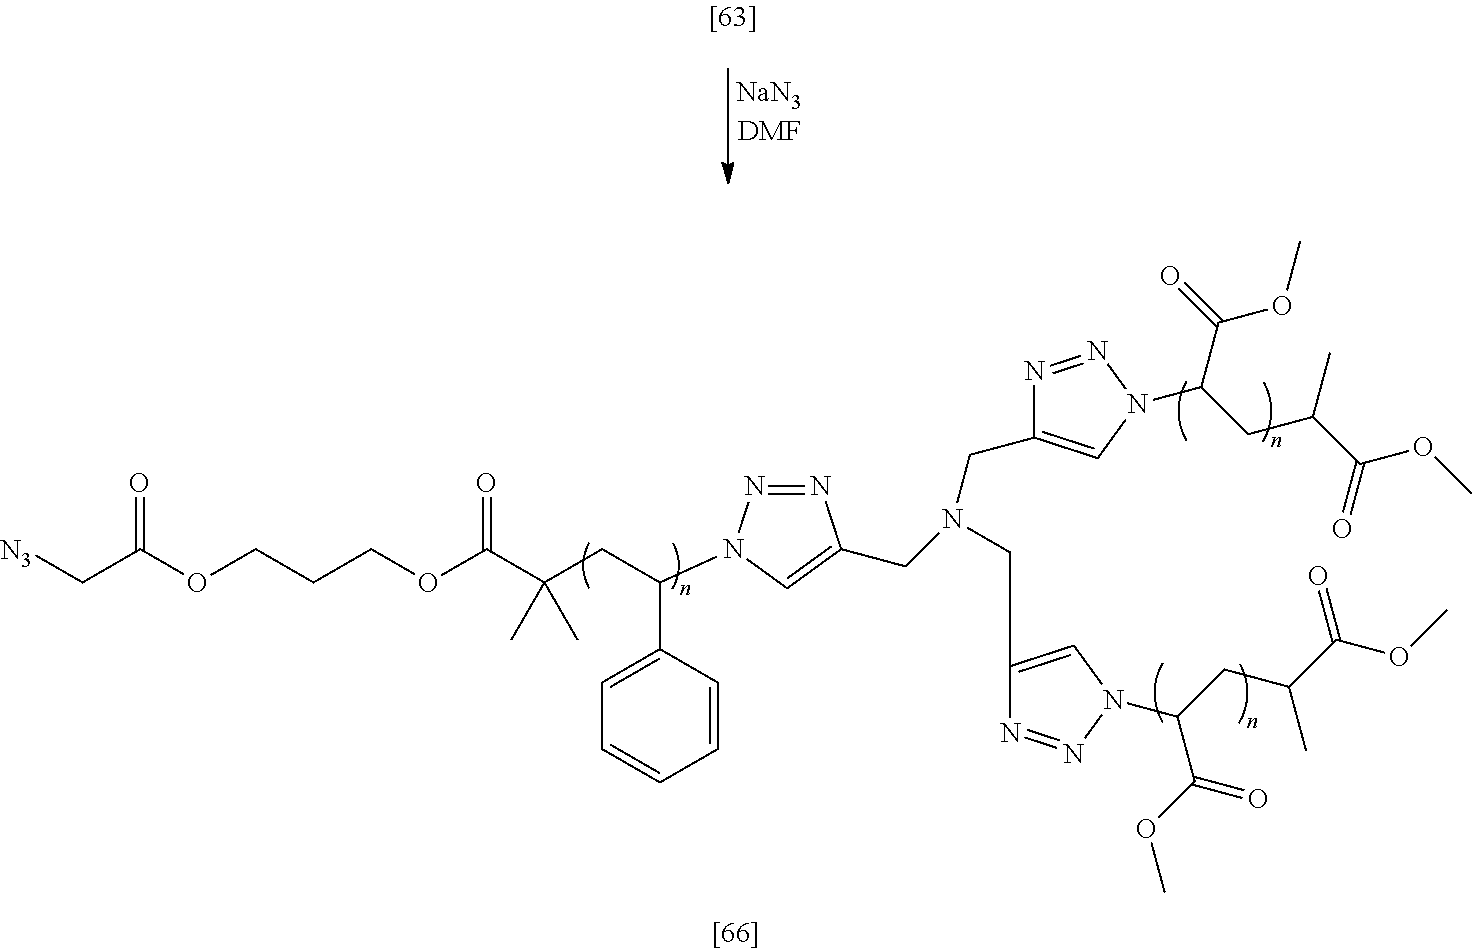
O(CCCOC(C(CC(C1=CC=CC=C1)N1N=NC(CN(CC2=CN(C(CC(C(OC)=O)C)C(=O)OC)N=N2)CC2=CN(C(CC(C(OC)=O)C)C(OC)=O)N=N2)=C1)(C)C)=O)C(C[N3])=O
